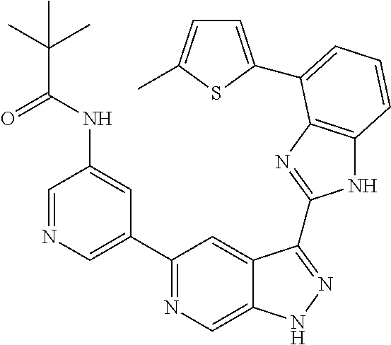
C1=NC=C(C2=NC=C3C(=C2)C(C2=NC4=C(N2)C=CC=C4C2=CC=C(C)S2)=NN3)C=C1NC(C(C)(C)C)=O
